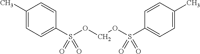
C1(C)=CC=C(S(OCOS(C2=CC=C(C)C=C2)(=O)=O)(=O)=O)C=C1
